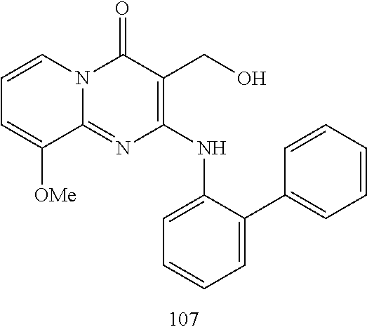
C1=CC=C([OMe])C2=NC(NC3=CC=CC=C3C3=CC=CC=C3)=C(CO)C(=O)N12
